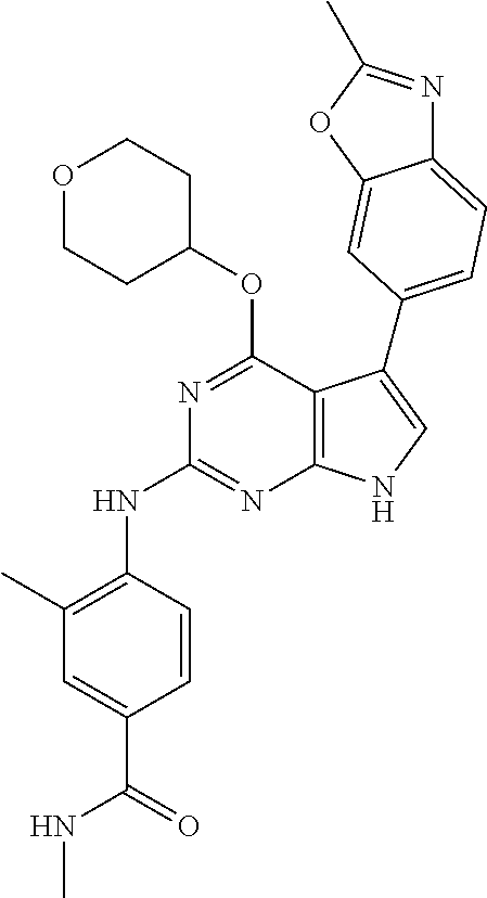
N(C1=NC2=C(C(OC3CCOCC3)=N1)C(C1=CC=C3N=C(C)OC3=C1)=CN2)C1=C(C)C=C(C(=O)NC)C=C1
